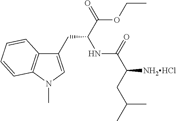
C1(CC(C(OCC)=O)NC(C([NH2HCl])CC(C)C)=O)=CN(C)C2=C1C=CC=C2
